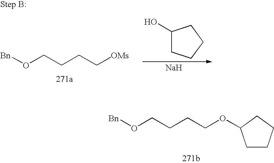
[Na].C1(O)CCCC1.[Bn]OCCCC[OMs].[Bn]OCCCCOC1CCCC1
